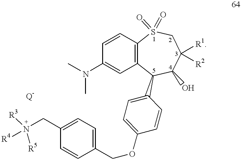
C1=CC2=C(C=C1N(C)C)C(C1=CC=C(OCC3=CC=C(CN([R3])([R5])[R4])C=C3)C=C1)C(O)C([R2])([R1])CS2(=O)=O
